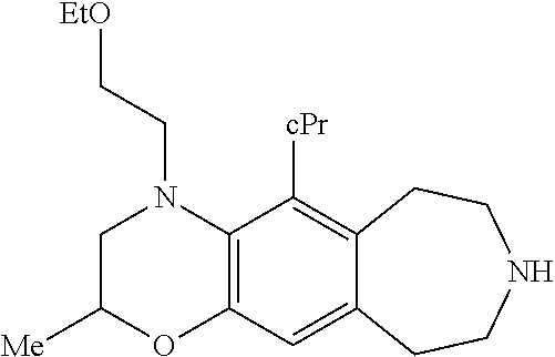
C(N1CC([Me])OC2=C1C([cPr])=C1C(=C2)CCNCC1)C[EtO]
